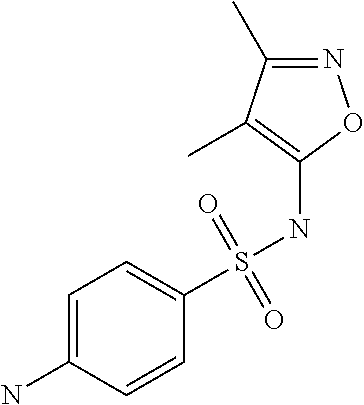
C1=C(N)C=CC(S(NC2=C(C)C(C)=NO2)(=O)=O)=C1
